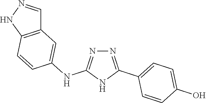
N1=C(NC2=CC3=C(C=C2)NN=C3)NC(C2=CC=C(O)C=C2)=N1
